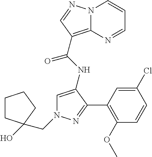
N12C(=C(C(NC3=CN(CC4(O)CCCC4)N=C3C3=C(OC)C=CC(Cl)=C3)=O)C=N1)N=CC=C2
